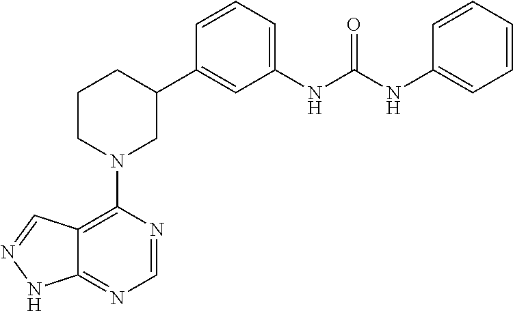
C12=C(N3CC(C4=CC(NC(NC5=CC=CC=C5)=O)=CC=C4)CCC3)N=CN=C1NN=C2
